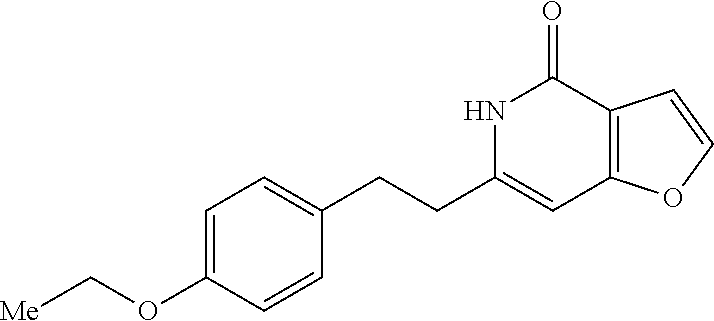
N1C(CCC2=CC=C(OC[Me])C=C2)=CC2=C(C1=O)C=CO2
